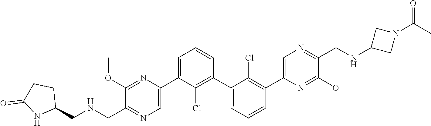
C1(OC)=NC(C2=CC=CC(C3=CC=CC(C4=CN=C(CNC5CN(C(=O)C)C5)C(OC)=N4)=C3Cl)=C2Cl)=CN=C1CNCC1CCC(=O)N1
